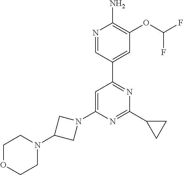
N1=CC(C2=NC(C3CC3)=NC(N3CC(N4CCOCC4)C3)=C2)=CC(OC(F)F)=C1N
